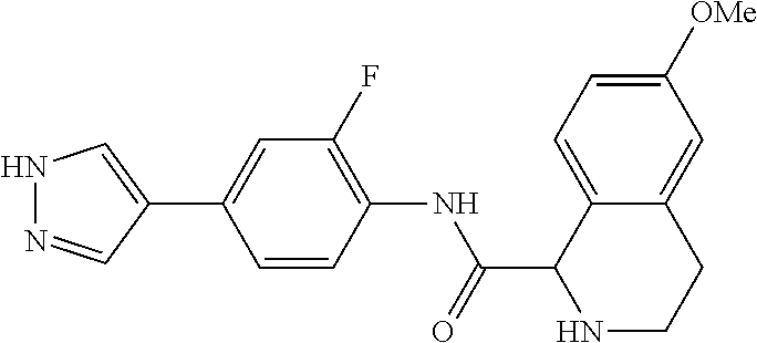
N1N=CC(C2=CC(F)=C(NC(C3NCCC4=CC([OMe])=CC=C34)=O)C=C2)=C1
